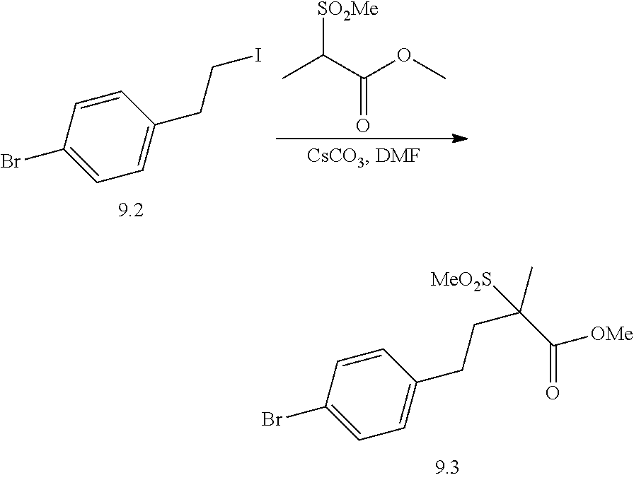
BrC1=CC=C(CCI)C=C1.[SO2Me]C(C(OC)=O)C.BrC1=CC=C(CCC(C)(C(=O)[OMe])[MeO2S])C=C1
